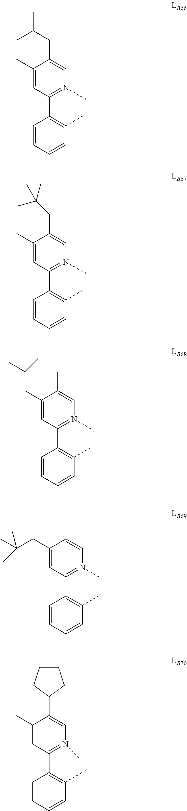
C1(C)=CC(C2=C(C)C=CC=C2)=N(C)C=C1CC(C)C.C1(C)=CC(C2=C(C)C=CC=C2)=N(C)C=C1CC(C)(C)C.C1(CC(C)C)=CC(C2=C(C)C=CC=C2)=N(C)C=C1C.C1(CC(C)(C)C)=CC(C2=C(C)C=CC=C2)=N(C)C=C1C.C1(C)=CC(C2=C(C)C=CC=C2)=N(C)C=C1C1CCCC1
